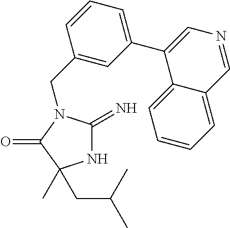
N1C(=N)N(CC2=CC(C3=CN=CC4=CC=CC=C34)=CC=C2)C(=O)C1(CC(C)C)C
